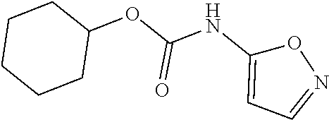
C1CCCC(OC(NC2=CC=NO2)=O)C1
